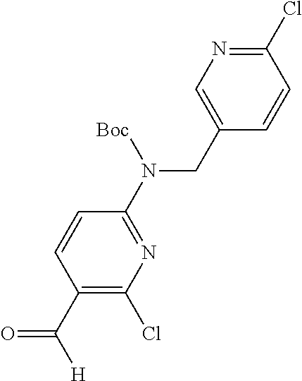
C1(CN(C2=NC(Cl)=C(C([H])=O)C=C2)[Boc])=CN=C(Cl)C=C1
